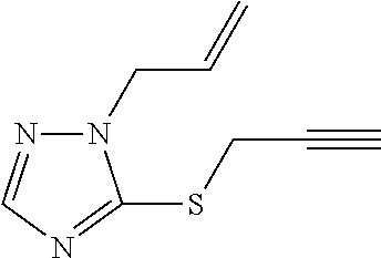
N1(CC=C)N=CN=C1SCC#C
